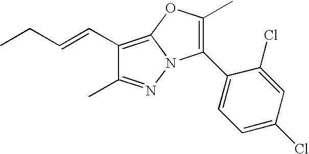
C1(C=CCC)=C2N(N=C1C)C(C1=CC=C(Cl)C=C1Cl)=C(C)O2
